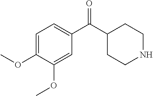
C1=C(OC)C(OC)=CC(C(C2CCNCC2)=O)=C1
